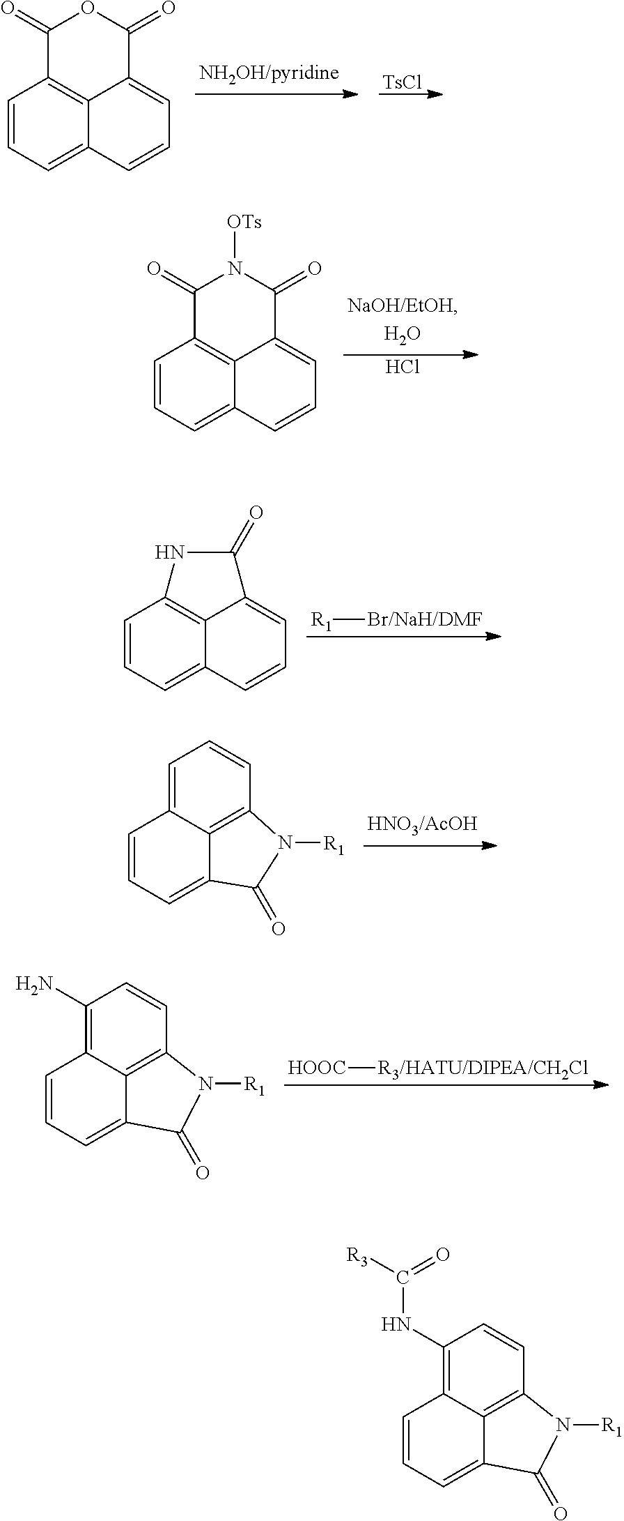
C1=CC=C2C3=C1C(=O)OC(=O)C3=CC=C2.[TsCl].Cl.C1=CC=C2C3=C1C(=O)N([OTs])C(=O)C3=CC=C2.[R1][Br/NaH/DMF].C1=CC=C2C3=C1NC(=O)C3=CC=C2.C1=C2C3=C(C=C1)N([R1])C(=O)C3=CC=C2.[HOOC][R3/HATU/DIPEA/CH2Cl].C1(N)=C2C3=C(C=C1)N([R1])C(=O)C3=CC=C2.C1(NC(=O)[R3])=C2C3=C(C=C1)N([R1])C(=O)C3=CC=C2
